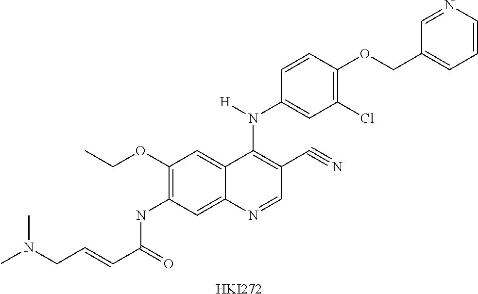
CN(CC=CC(=O)NC1=C(OCC)C=C2C(=C1)N=CC(C#N)=C2N([H])C1=CC(Cl)=C(OCC2=CC=CN=C2)C=C1)C.[HKI272]
